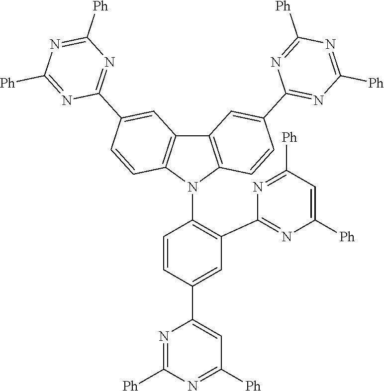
C1=C(C2=CC([Ph])=NC([Ph])=N2)C=CC(N2C3=C(C4=C2C=CC(C2=NC([Ph])=NC([Ph])=N2)=C4)C=C(C2=NC([Ph])=NC([Ph])=N2)C=C3)=C1C1=NC([Ph])=CC([Ph])=N1
